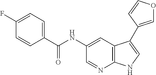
C1=NC2=C(C=C1NC(C1=CC=C(F)C=C1)=O)C(C1=COC=C1)=CN2
